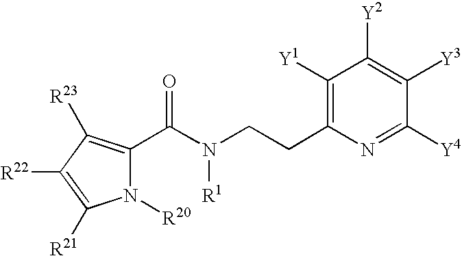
N1([R20])C(C(=O)N([R1])CCC2=C([Y1])C([Y2])=C([Y3])C([Y4])=N2)=C([R23])C([R22])=C1[R21]
